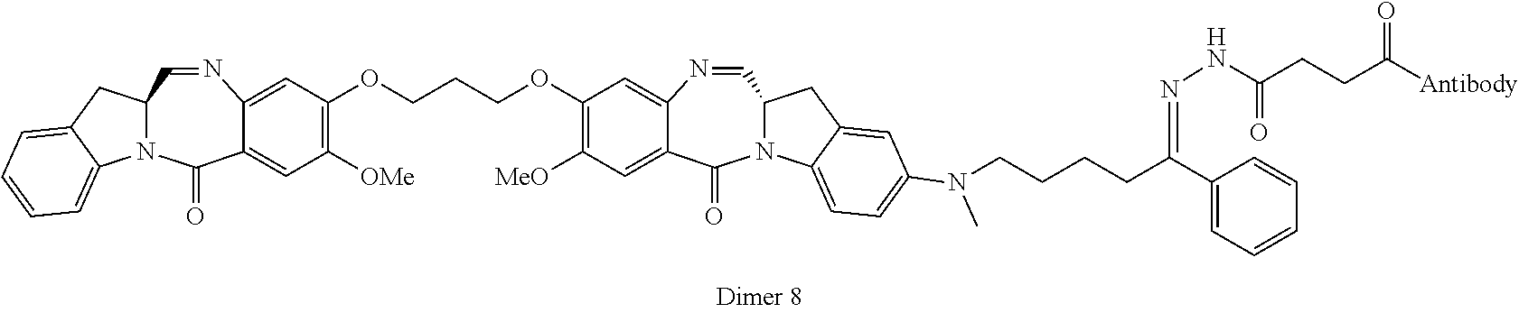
C(COC1=C([MeO])C=C2C(=C1)N=CC1N(C2=O)C2=CC=C(N(C)CCCCC(C3=CC=CC=C3)=NNC(CCC([Antibody])=O)=O)C=C2C1)COC1=C([OMe])C=C2C(=C1)N=CC1N(C2=O)C2=CC=CC=C2C1
